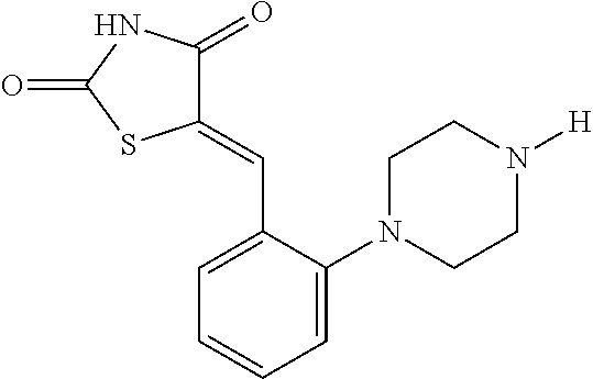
C1=C(N2CCN([H])CC2)C(C=C2C(=O)NC(=O)S2)=CC=C1
